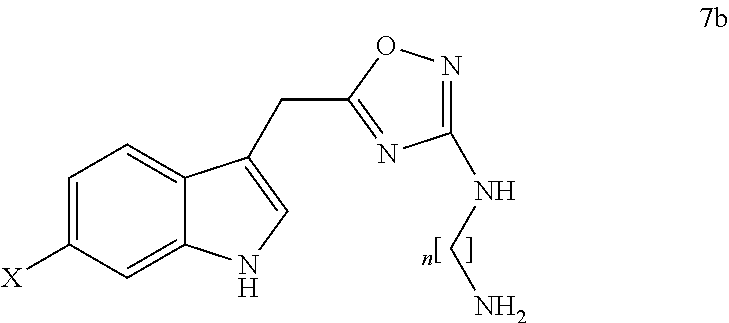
C1=C([X])C=C2C(=C1)C(CC1=NC(NCN)=NO1)=CN2
